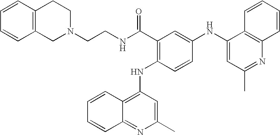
C1=CC2=C(C=C1)CCN(CCNC(C1=C(NC3=C4C(=NC(C)=C3)C=CC=C4)C=CC(NC3=CC(C)=NC4=C3C=CC=C4)=C1)=O)C2
